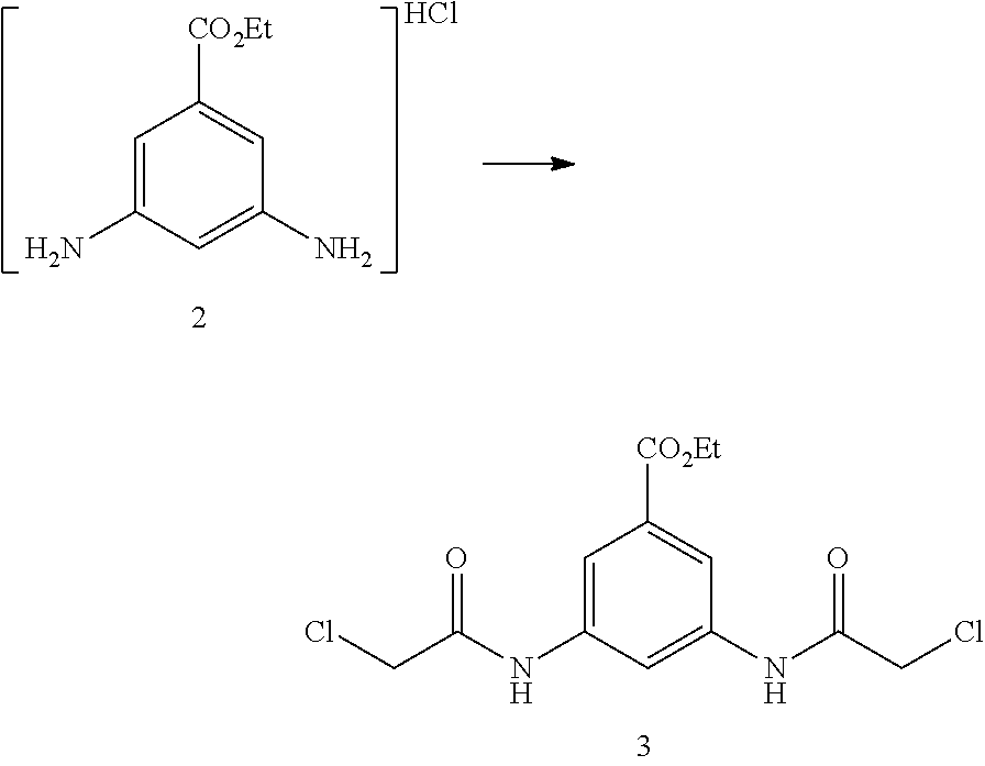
C1=C(NC(CCl)=O)C=C(NC(CCl)=O)C=C1[CO2Et].C1=C(N)C=C(N)C=C1[CO2Et].Cl
